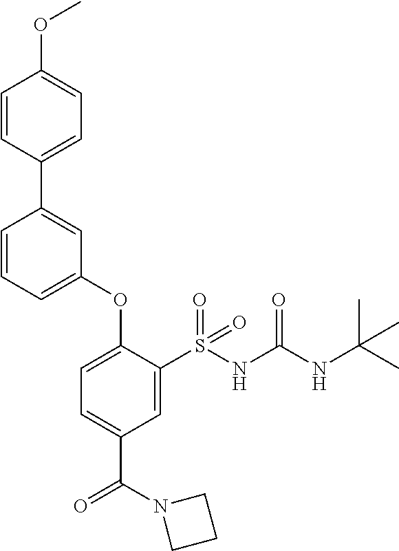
C1=CC(C2=CC(OC3=CC=C(C(=O)N4CCC4)C=C3S(NC(NC(C)(C)C)=O)(=O)=O)=CC=C2)=CC=C1OC
